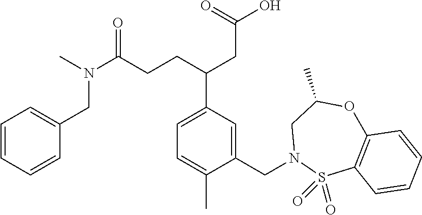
C1=C(C(CCC(N(C)CC2=CC=CC=C2)=O)CC(O)=O)C=C(CN2S(=O)(=O)C3=C(OC(C)C2)C=CC=C3)C(C)=C1
